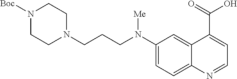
C1(N(CCCN2CCN([Boc])CC2)[Me])=CC=C2C(=C1)C(C(=O)O)=CC=N2
